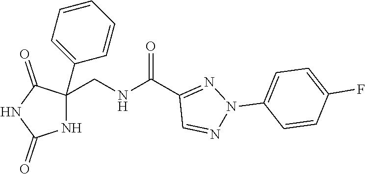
N1C(CNC(C2=NN(C3=CC=C(F)C=C3)N=C2)=O)(C2=CC=CC=C2)C(=O)NC1=O
